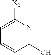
C1(O)=NC([X2])=CC=C1
